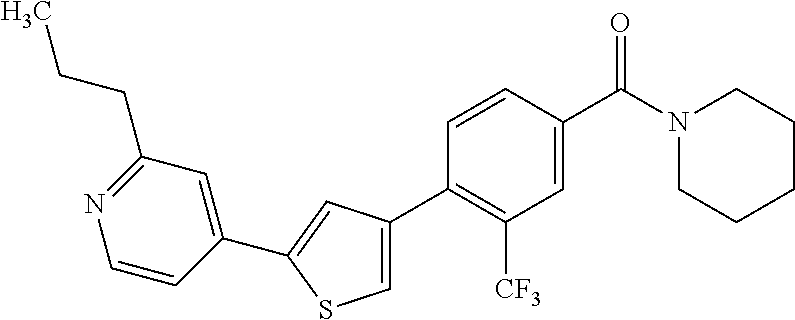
C1(C2=CC(C3=C([CF3])C=C(C(N4CCCCC4)=O)C=C3)=CS2)=CC(CCC)=NC=C1
